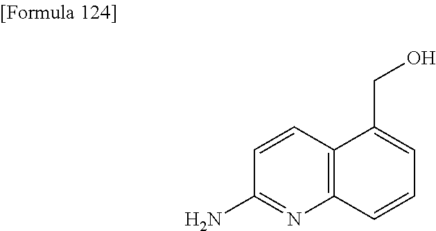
NC1=NC2=C(C=C1)C(CO)=CC=C2
